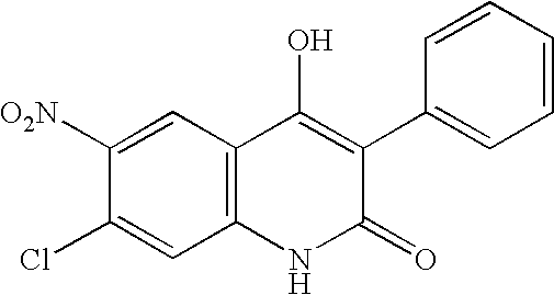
C1([O2N])=CC2=C(C=C1Cl)NC(=O)C(C1=CC=CC=C1)=C2O
